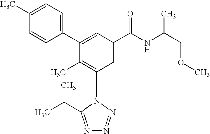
C1(C2=CC(C(NC(COC)C)=O)=CC(N3C(C(C)C)=NN=N3)=C2C)=CC=C(C)C=C1
